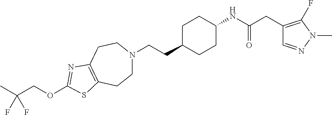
C1N(CCC2CCC(NC(CC3=C(F)N(C)N=C3)=O)CC2)CCC2=C(C1)SC(OCC(C)(F)F)=N2
